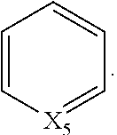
C1=C[X5]=CC=C1
